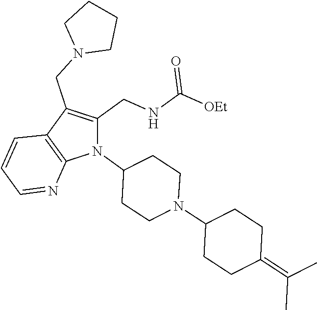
N1(C2CCN(C3CCC(=C(C)C)CC3)CC2)C(CNC([OEt])=O)=C(CN2CCCC2)C2=C1N=CC=C2
